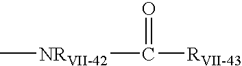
C[NRVII-42]C([RVII-43])=O
